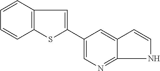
C12=C(C=CC=C1)C=C(C1=CN=C3C(=C1)C=CN3)S2
